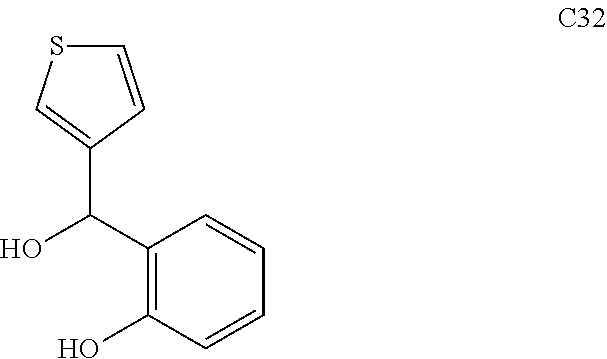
C1(C(O)C2=C(O)C=CC=C2)=CSC=C1
